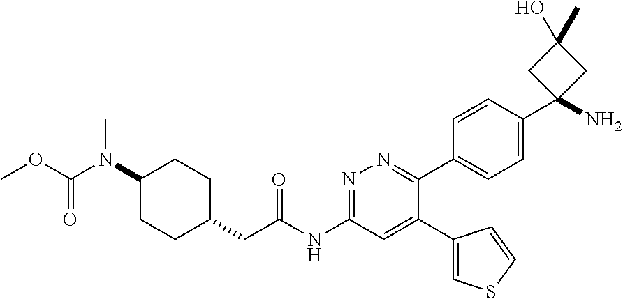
C1(N(C(OC)=O)C)CCC(CC(NC2=NN=C(C3=CC=C(C4(N)CC(C)(O)C4)C=C3)C(C3=CSC=C3)=C2)=O)CC1
